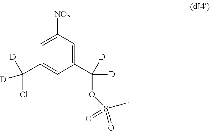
C1(C([D])(OS(C)(=O)=O)[D])=CC([NO2])=CC(C([D])([D])Cl)=C1
